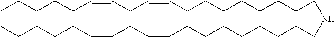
N(CCCCCCCCC=CCC=CCCCCC)CCCCCCCCC=CCC=CCCCCC
